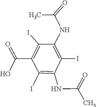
O=C(NC1=C(I)C(C(O)=O)=C(I)C(NC(=O)C)=C1I)C
